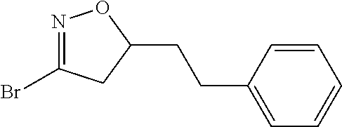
N1=C(Br)CC(CCC2=CC=CC=C2)O1
